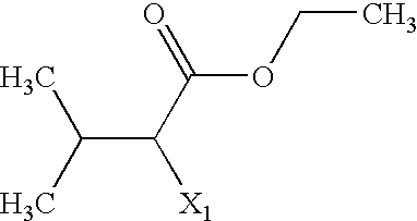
CC(C(C(OCC)=O)[X1])C
